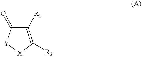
[X]1C([R2])=C([R1])C(=O)[Y]1
